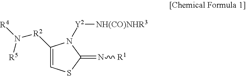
C1([R2]N([R4])[R5])=CSC(=N[R1])N1[Y2][NH(CO)NHR3]
